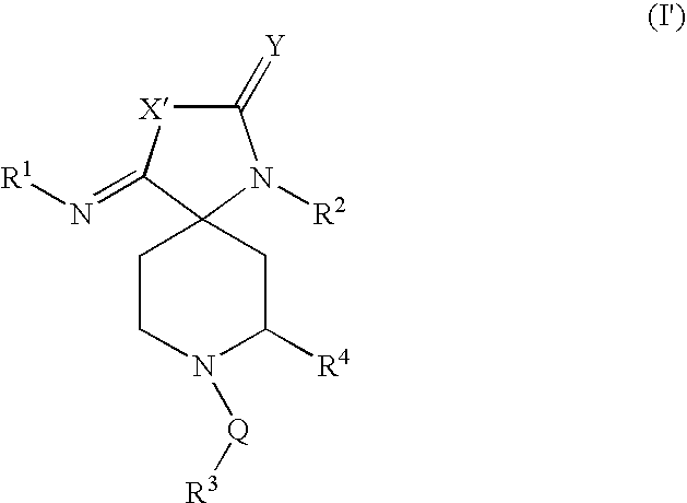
C1CN([Q][R3])C([R4])CC12N([R2])C(=[Y])[X]C2=N[R1]
